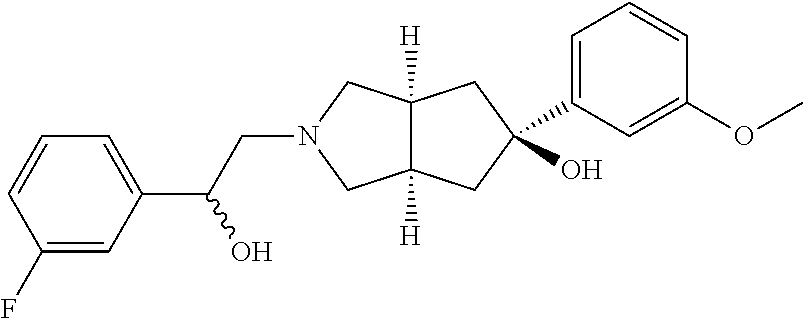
C(N1CC2([H])C([H])(C1)CC(O)(C1=CC=CC(OC)=C1)C2)C(C1=CC=CC(F)=C1)O
